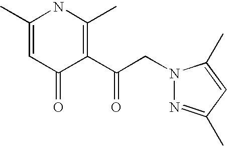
C1(C)=CC(=O)C(C(CN2N=C(C)C=C2C)=O)=C(C)N1
